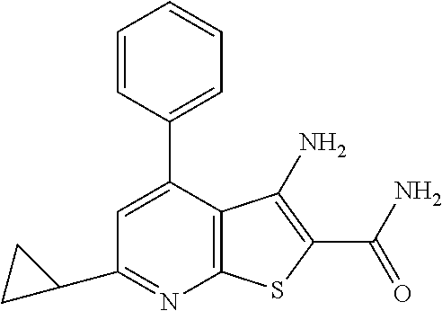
C1(C2=CC(C3CC3)=NC3=C2C(N)=C(C(N)=O)S3)=CC=CC=C1
